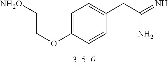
C1=C(OCC[NH2O])C=CC(CC(=N)N)=C1
